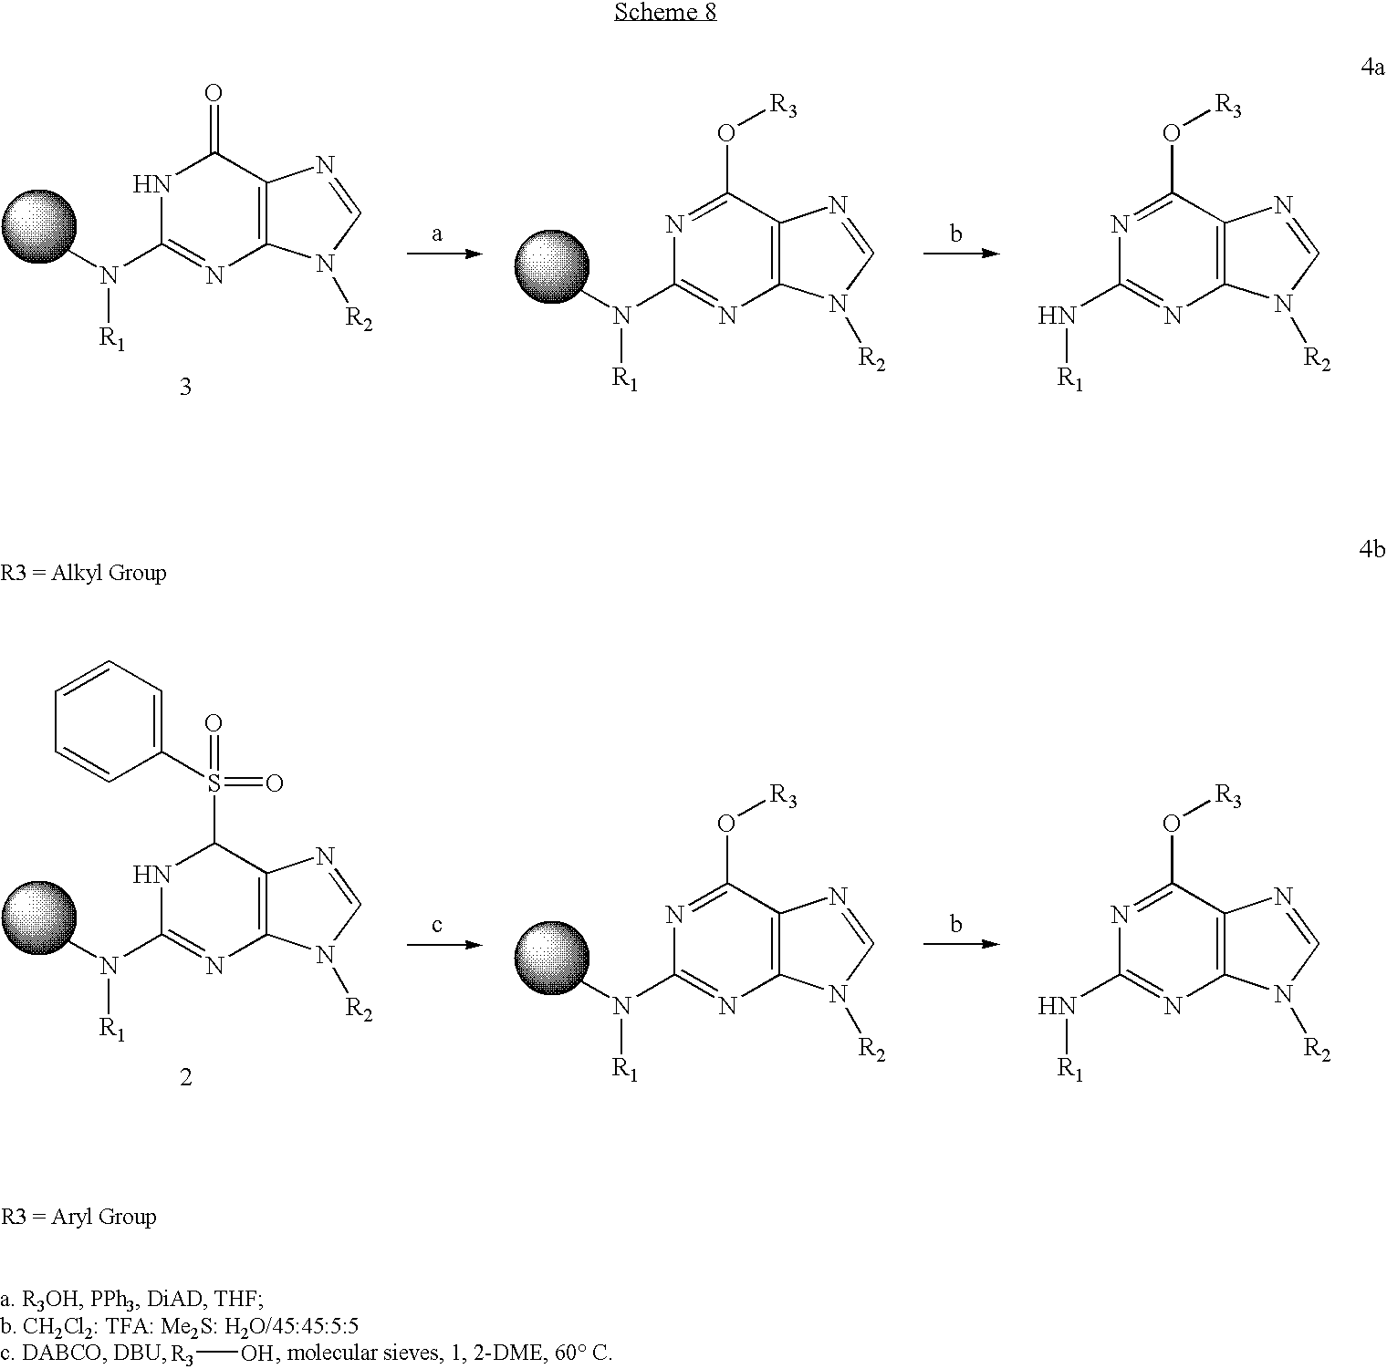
N1C(N(C)[R1])=NC2=C(C1=O)N=CN2[R2].N1=C(O[R3])C2=C(N=C1N(C)[R1])N([R2])C=N2.N1=C(O[R3])C2=C(N=C1N[R1])N([R2])C=N2.[R3]O.N1C(N(C)[R1])=NC2=C(C1S(=O)(=O)C1=CC=CC=C1)N=CN2[R2].N1=C(O[R3])C2=C(N=C1N(C)[R1])N([R2])C=N2.N1=C(O[R3])C2=C(N=C1N[R1])N([R2])C=N2
